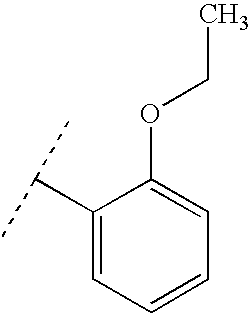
C1(C(C)C)=CC=CC=C1OCC
